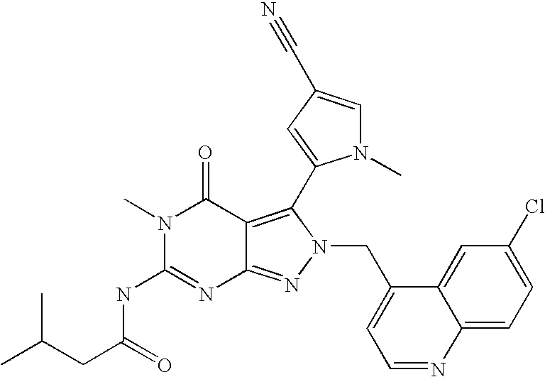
N1(C)C(NC(=O)CC(C)C)=NC2=NN(CC3=CC=NC4=CC=C(Cl)C=C34)C(C3=CC(C#N)=CN3C)=C2C1=O
